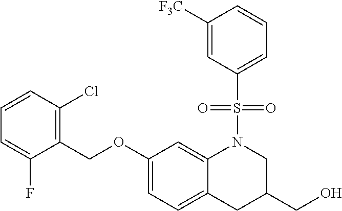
C1(OCC2=C(Cl)C=CC=C2F)=CC=C2C(=C1)N(S(=O)(=O)C1=CC=CC([F3C])=C1)CC(CO)C2
